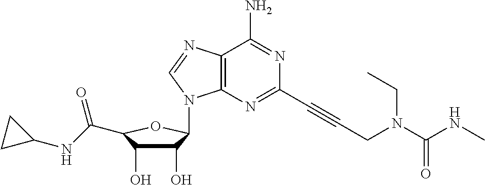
C1(O)C(O)C(C(NC2CC2)=O)OC1N1C2=C(N=C1)C(N)=NC(C#CCN(C(NC)=O)CC)=N2
